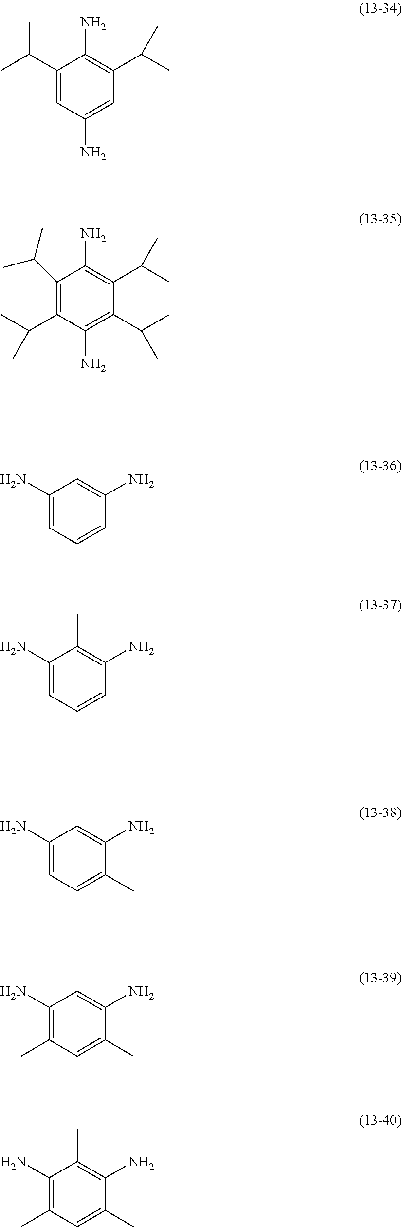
C1(C(C)C)=CC(N)=CC(C(C)C)=C1N.C1(C(C)C)=C(C(C)C)C(N)=C(C(C)C)C(C(C)C)=C1N.C1(N)=CC=CC(N)=C1.C1(N)=CC=CC(N)=C1C.C1(N)=CC=C(C)C(N)=C1.C1(N)=C(C)C=C(C)C(N)=C1.C1(N)=C(C)C=C(C)C(N)=C1C
